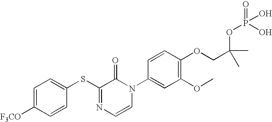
C1=C([F3CO])C=CC(SC2=NC=CN(C3=CC(OC)=C(OCC(OP(O)(=O)O)(C)C)C=C3)C2=O)=C1
